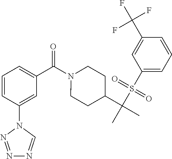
C1=CC(N2N=NN=C2)=CC(C(N2CCC(C(C)(S(C3=CC=CC(C(F)(F)F)=C3)(=O)=O)C)CC2)=O)=C1
